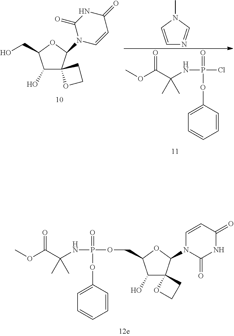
C1(O)C(COP(NC(C(OC)=O)(C)C)(OC2=CC=CC=C2)=O)OC(N2C(=O)NC(=O)C=C2)C12CCO2.C1(O)C(CO)OC(N2C=CC(=O)NC2=O)C12CCO2.N(P(OC1=CC=CC=C1)(Cl)=O)C(C(OC)=O)(C)C.C1=CN(C)C=N1
